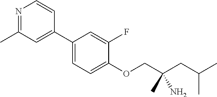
C1(C2=CC(C)=NC=C2)=CC=C(OCC(CC(C)C)(N)C)C(F)=C1
